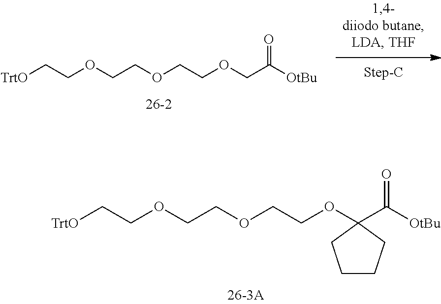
C(COC1(C([OtBu])=O)CCCC1)OCCOCC[TrtO].C(COCC([OtBu])=O)OCCOCC[TrtO]
